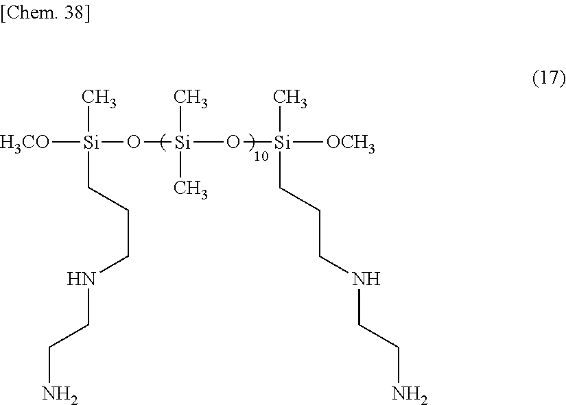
[H3CO][Si](O[Si](O[Si]([OCH3])(C)CCCNCCN)(C)C)(C)CCCNCCN
